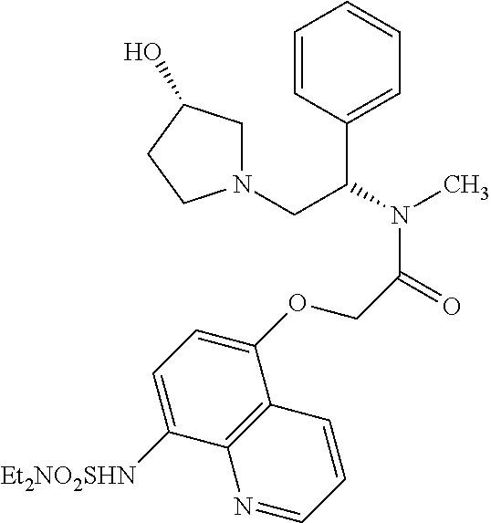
C1=CC(C(N(C)C(=O)COC2=CC=C([Et2NO2SHN])C3=C2C=CC=N3)CN2CC(O)CC2)=CC=C1
